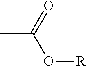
CC(=O)O[R]
